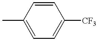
CC1=CC=C([CF3])C=C1
